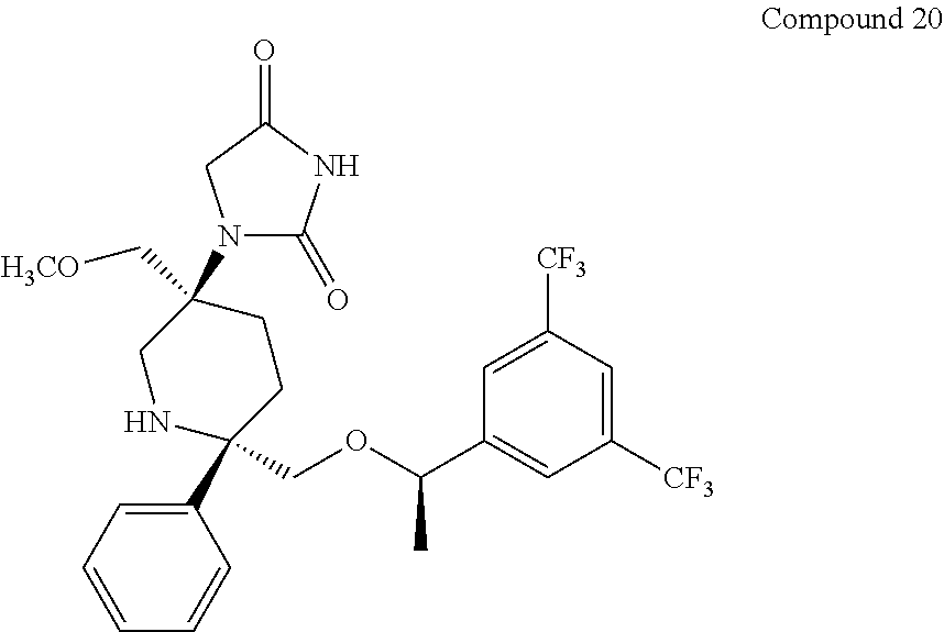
C1(C2(COC(C3=CC([CF3])=CC([CF3])=C3)C)CCC(C[H3CO])(N3C(=O)NC(=O)C3)CN2)=CC=CC=C1
